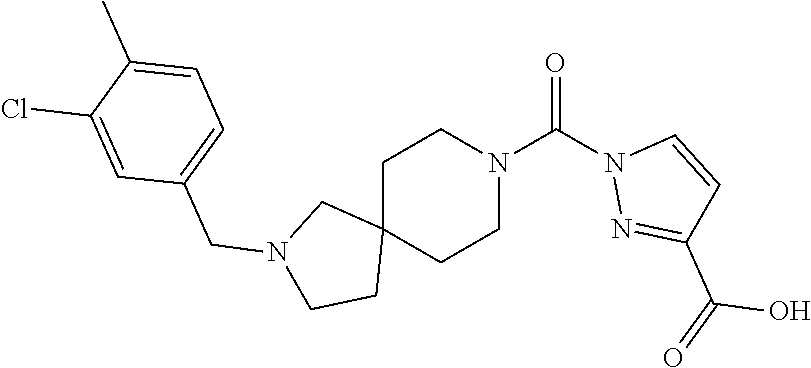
C1C2(CCN(C(=O)N3N=C(C(O)=O)C=C3)C1)CN(CC1=CC=C(C)C(Cl)=C1)CC2
